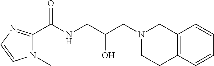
N1(C)C(C(NCC(CN2CC3=C(CC2)C=CC=C3)O)=O)=NC=C1
